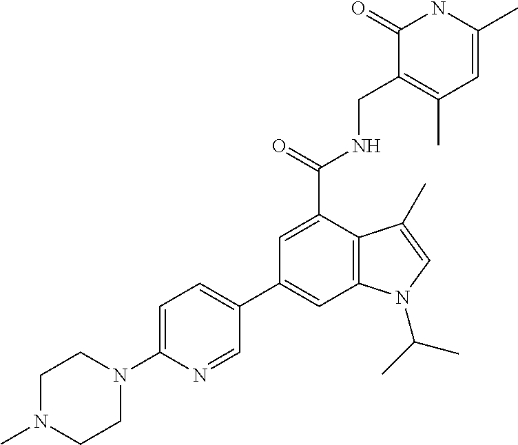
C1=C(C(=O)NCC2=C(C)C=C(C)NC2=O)C2=C(C=C1C1=CC=C(N3CCN(C)CC3)N=C1)N(C(C)C)C=C2C
